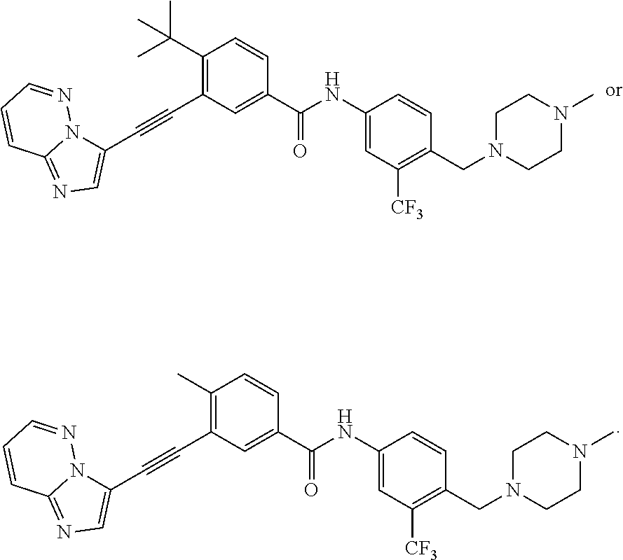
C1(C(C)(C)C)=C(C#CC2=CN=C3N2N=CC=C3)C=C(C(NC2=CC([CF3])=C(CN3CCN(C)CC3)C=C2)=O)C=C1.C1(C)=C(C#CC2=CN=C3N2N=CC=C3)C=C(C(NC2=CC([CF3])=C(CN3CCN(C)CC3)C=C2)=O)C=C1
